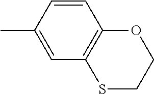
C1=CC(C)=CC2=C1OCCS2
